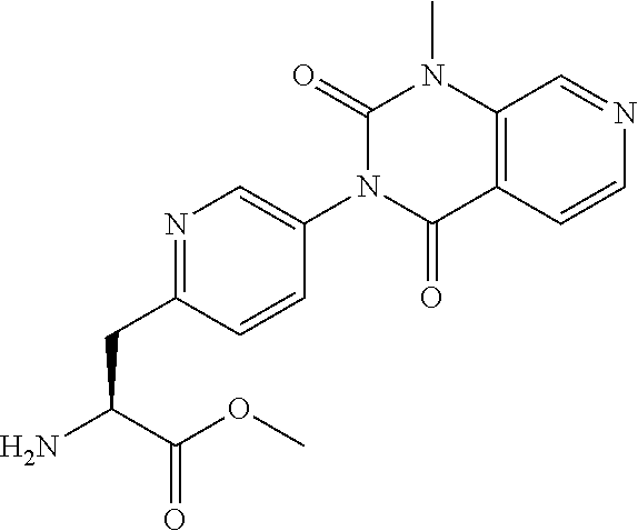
C(C(C(=O)OC)N)C1=NC=C(N2C(=O)N(C)C3=C(C=CN=C3)C2=O)C=C1
